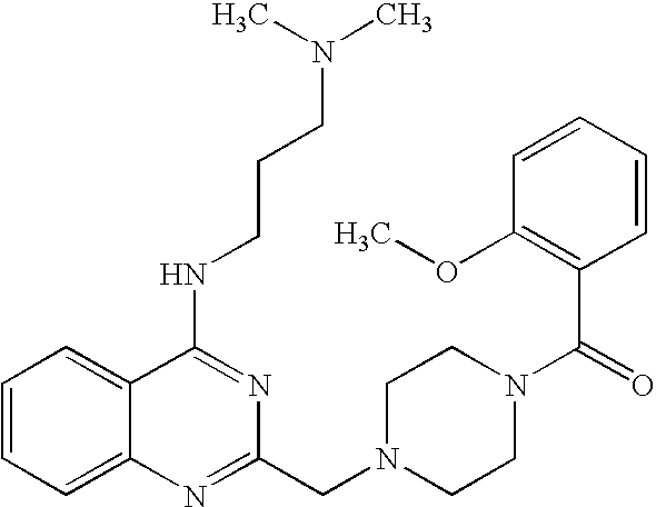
C1=CC=C2C(=C1)C(NCCCN(C)C)=NC(CN1CCN(C(=O)C3=C(OC)C=CC=C3)CC1)=N2
